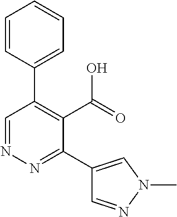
N1=CC(C2=CC=CC=C2)=C(C(=O)O)C(C2=CN(C)N=C2)=N1
